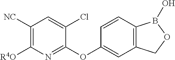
C1([NC])=C([R4O])N=C(OC2=CC3=C(C=C2)B(O)OC3)C(Cl)=C1
